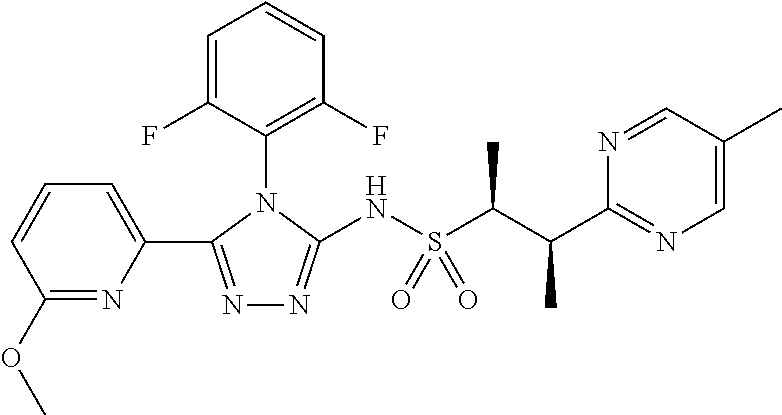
C1(OC)=NC(C2=NN=C(NS(C(C(C3=NC=C(C)C=N3)C)C)(=O)=O)N2C2=C(F)C=CC=C2F)=CC=C1
